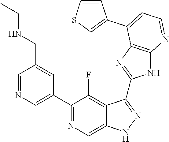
C1=NC=C(C2=NC=C3C(=C2F)C(C2=NC4=C(N2)N=CC=C4C2=CSC=C2)=NN3)C=C1CNCC
